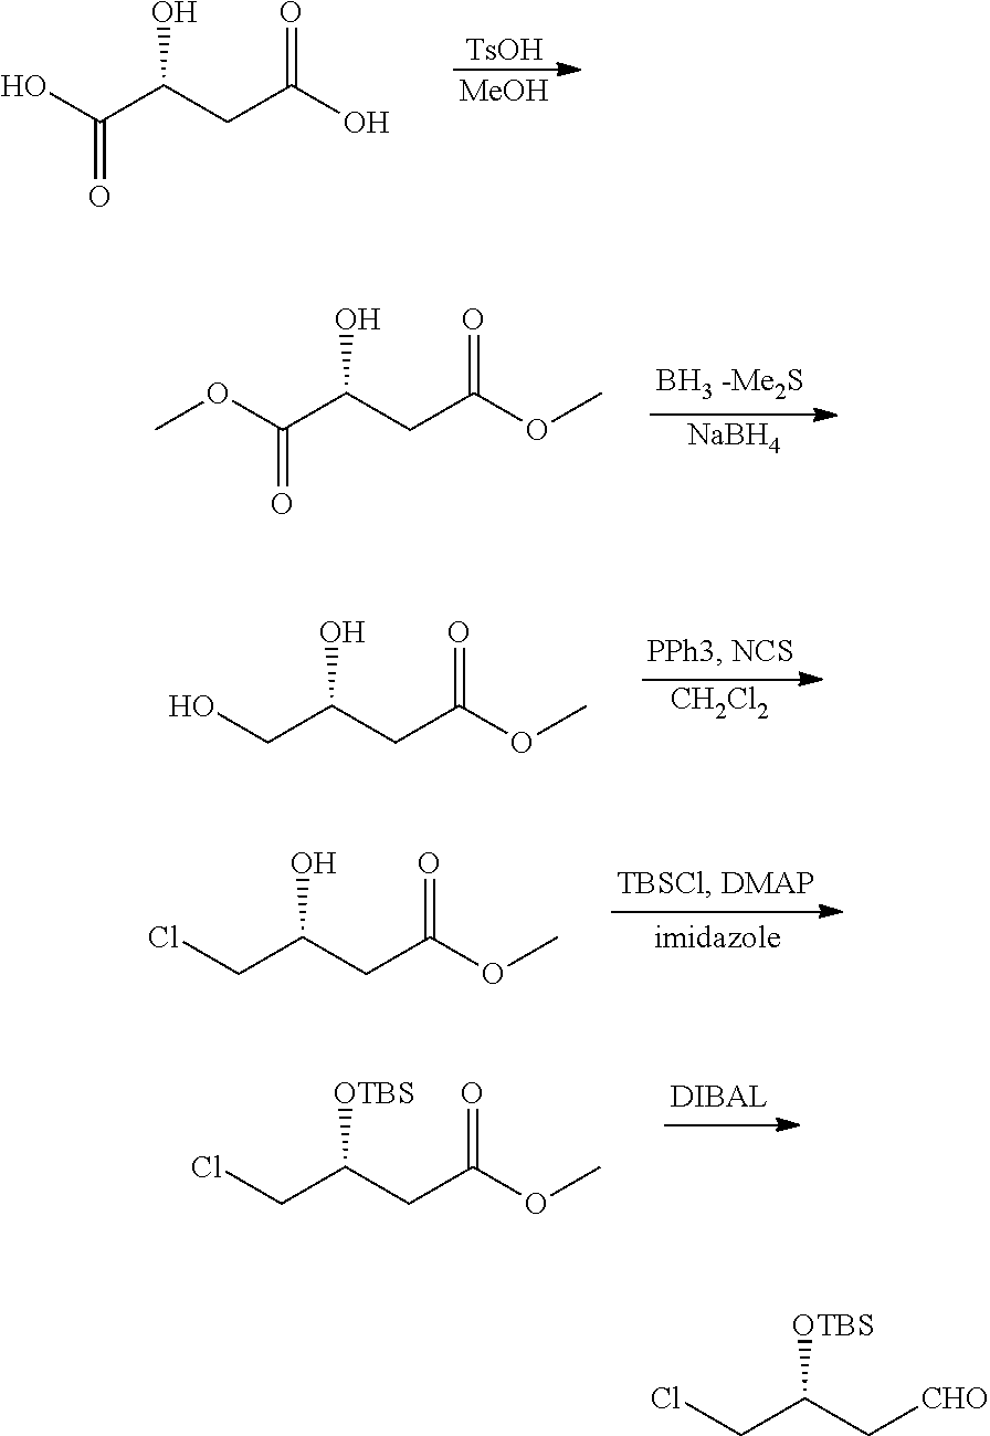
O=C(O)C(CC(O)=O)O.[TsOH].[MeOH].O=C(OC)C(CC(OC)=O)O.[NaBH4].C(O)C(CC(OC)=O)O.[CH2Cl2].C(Cl)C(CC(OC)=O)O.C(Cl)C(CC(OC)=O)[OTBS].C(Cl)C(C[CHO])[OTBS]
